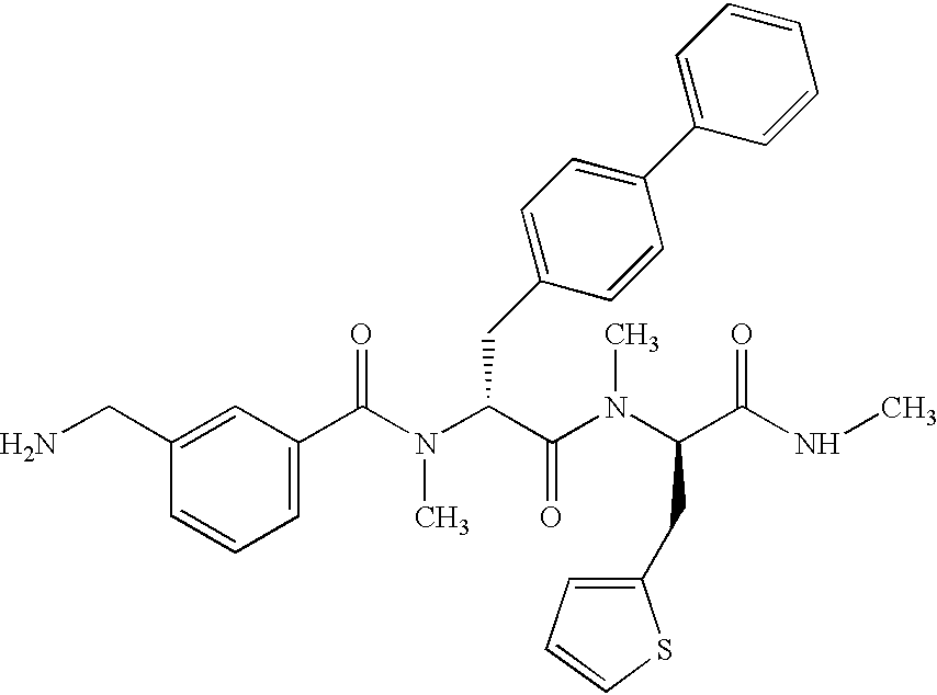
NCC1=CC(C(N(C(C(N(C(C(NC)=O)CC2=CC=CS2)C)=O)CC2=CC=C(C3=CC=CC=C3)C=C2)C)=O)=CC=C1
